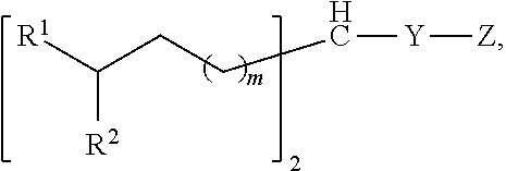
[R1]C([R2])CCC[Y][Z]
